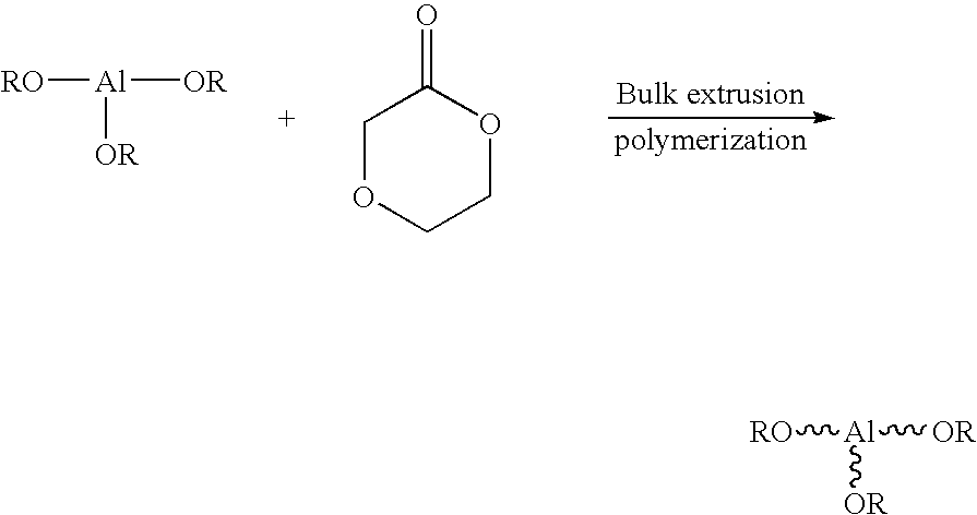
[RO][Al]([OR])[OR].C1OCCOC1=O.[RO][Al]([OR])[OR]
